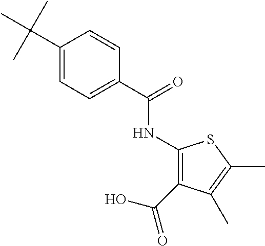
C1(C(C)(C)C)=CC=C(C(=O)NC2=C(C(O)=O)C(C)=C(C)S2)C=C1
